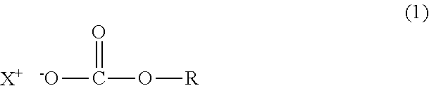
[-O]C(=O)O[R].[X+]
